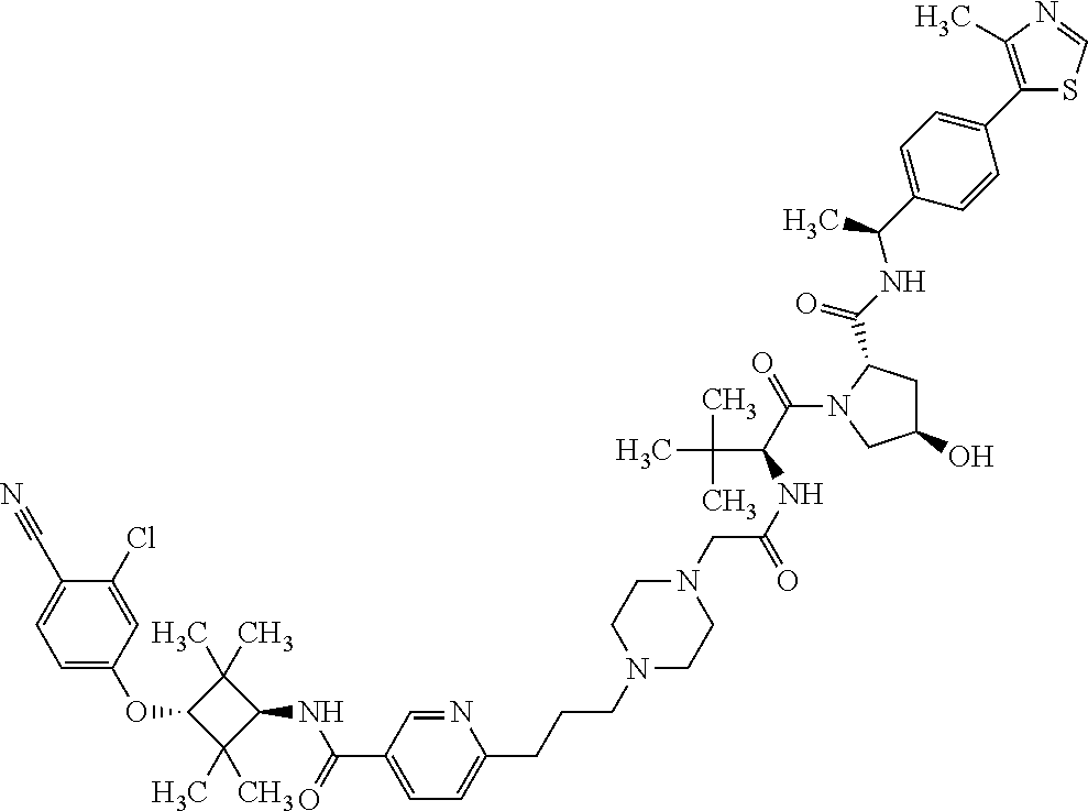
C1=C(OC2C(C)(C)C(NC(=O)C3=CC=C(CCCN4CCN(CC(NC(C(=O)N5CC(O)CC5C(NC(C)C5=CC=C(C6=C(C)N=CS6)C=C5)=O)C(C)(C)C)=O)CC4)N=C3)C2(C)C)C=C(Cl)C(C#N)=C1
